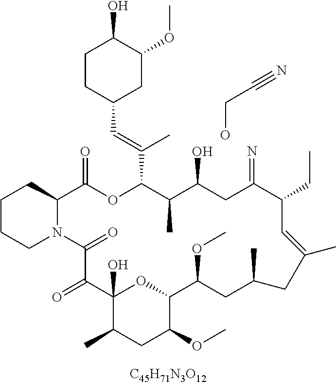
C1CCN2C(C1)C(=O)OC(C(=CC1CC(OC)C(O)CC1)C)C(C)C(O)CC(=N)C(CC)C=C(C)CC(C)CC(OC)C1OC(O)(C(=O)C2=O)C(C)CC1OC.OCC#N.[C45H71N3O12]
